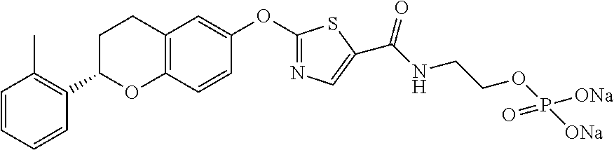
C1=CC=CC(C2OC3=C(CC2)C=C(OC2=NC=C(C(NCCOP([ONa])(=O)[ONa])=O)S2)C=C3)=C1C
